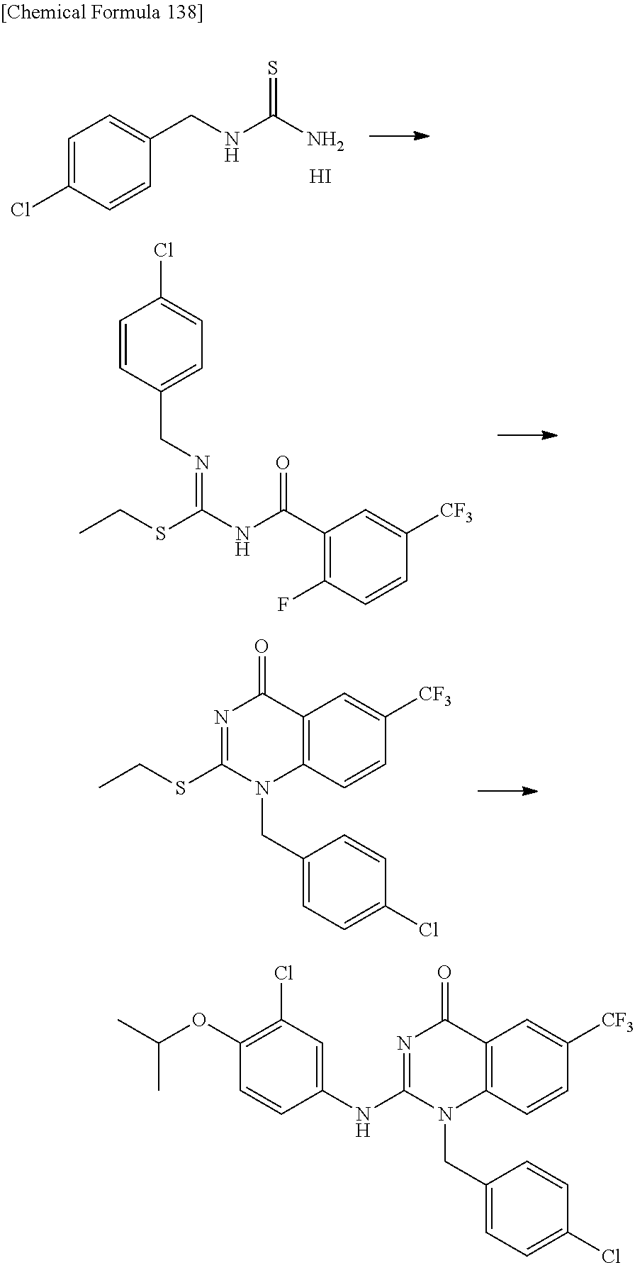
C(SC(NC(C1=C(F)C=CC([CF3])=C1)=O)=NCC1=CC=C(Cl)C=C1)C.N(C(N)=S)CC1=CC=C(Cl)C=C1.I.S(C1=NC(=O)C2=C(N1CC1=CC=C(Cl)C=C1)C=CC([CF3])=C2)CC.C1(NC2=NC(=O)C3=C(N2CC2=CC=C(Cl)C=C2)C=CC([CF3])=C3)=CC(Cl)=C(OC(C)C)C=C1
